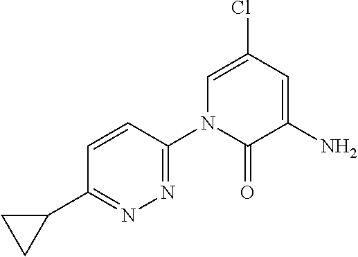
C1=CC(N2C(=O)C(N)=CC(Cl)=C2)=NN=C1C1CC1
